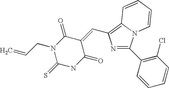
C=CCN1C(=S)NC(=O)C(=CC2=C3N(C(C4=C(Cl)C=CC=C4)=N2)C=CC=C3)C1=O
